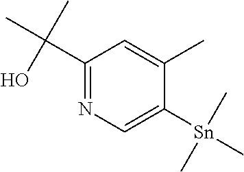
C1(C(C)(C)O)=NC=C([Sn](C)(C)C)C(C)=C1
